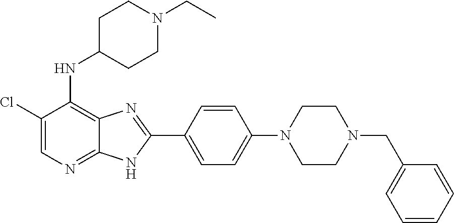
C1(Cl)=CN=C2C(=C1NC1CCN(CC)CC1)N=C(C1=CC=C(N3CCN(CC4=CC=CC=C4)CC3)C=C1)N2
